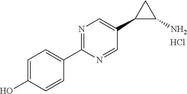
C1=C(O)C=CC(C2=NC=C(C3C(N)C3)C=N2)=C1.Cl
